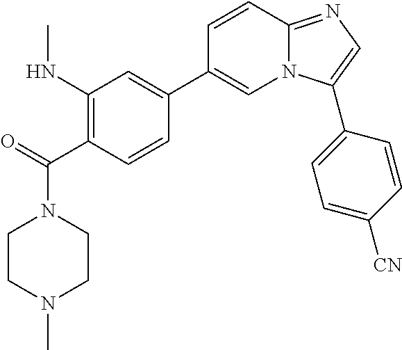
C1(NC)=C(C(=O)N2CCN(C)CC2)C=CC(C2=CN3C(=NC=C3C3=CC=C([CN])C=C3)C=C2)=C1
